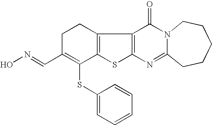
C12=C(C3=C(S1)N=C1N(C3=O)CCCCC1)CCC(C=NO)=C2SC1=CC=CC=C1
